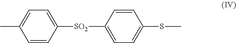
[SO2](C1=CC=C(SC)C=C1)C1=CC=C(C)C=C1
